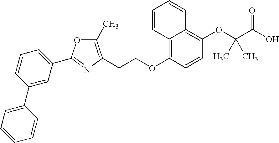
C1=CC=C(C2=NC(CCOC3=C4C(=C(OC(C(O)=O)(C)C)C=C3)C=CC=C4)=C(C)O2)C=C1C1=CC=CC=C1
